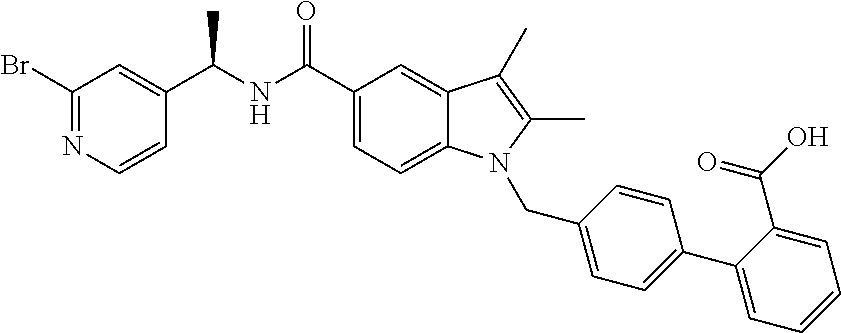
C1(Br)=NC=CC(C(NC(C2=CC=C3C(=C2)C(C)=C(C)N3CC2=CC=C(C3=CC=CC=C3C(O)=O)C=C2)=O)C)=C1
